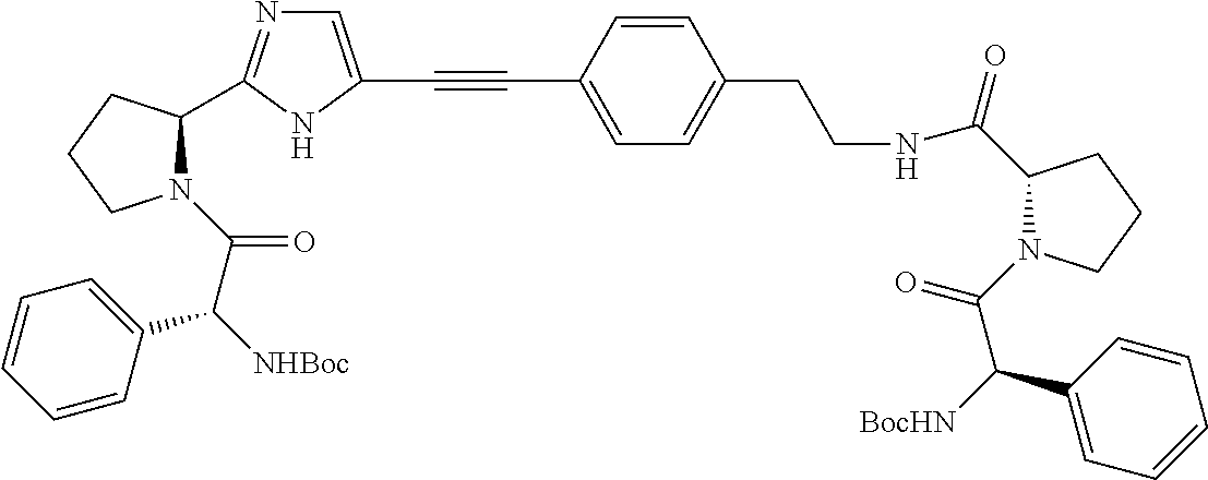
C1=C(C#CC2=CN=C(C3N(C(C([NHBoc])C4=CC=CC=C4)=O)CCC3)N2)C=CC(CCNC(=O)C2N(C(C(C3=CC=CC=C3)[BocHN])=O)CCC2)=C1
